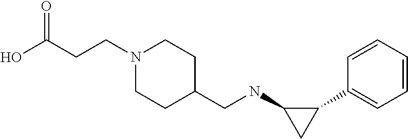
C1=CC=CC(C2C(NCC3CCN(CCC(O)=O)CC3)C2)=C1
